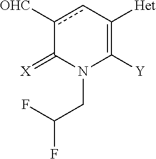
c1([CHO])cC([Het])=C([Y])N(CC(F)F)C1=[X]
